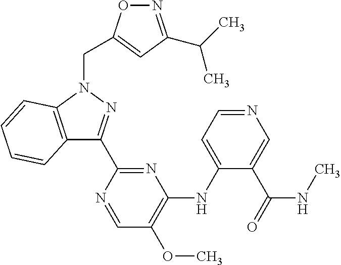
C12=C(N(CC3=CC(C(C)C)=NO3)N=C1C1=NC(NC3=CC=NC=C3C(=O)NC)=C(OC)C=N1)C=CC=C2
